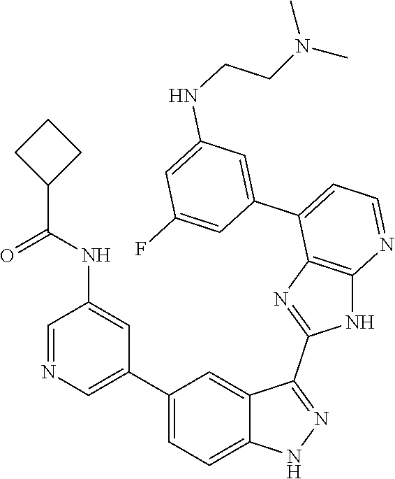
C1=NC=C(C2=CC=C3C(=C2)C(C2=NC4=C(N2)N=CC=C4C2=CC(NCCN(C)C)=CC(F)=C2)=NN3)C=C1NC(=O)C1CCC1
